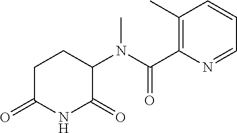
C1C(=O)NC(=O)C(N(C(C2=C(C)C=CC=N2)=O)C)C1
